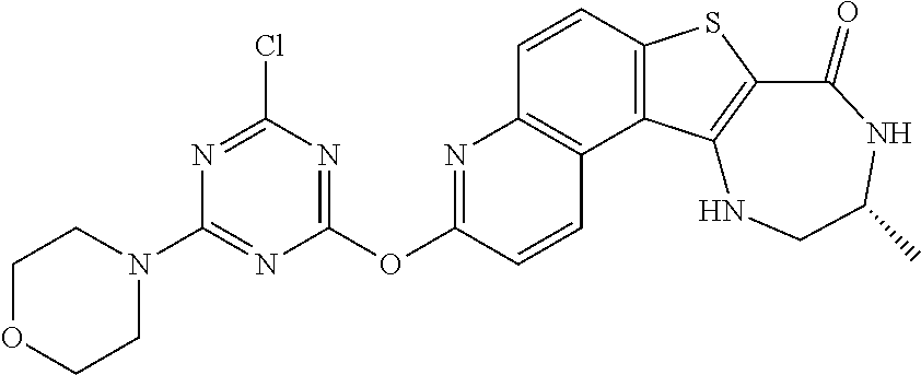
C1=CC2=C(C3=C1N=C(OC1=NC(Cl)=NC(N4CCOCC4)=N1)C=C3)C1=C(S2)C(=O)NC(C)CN1
